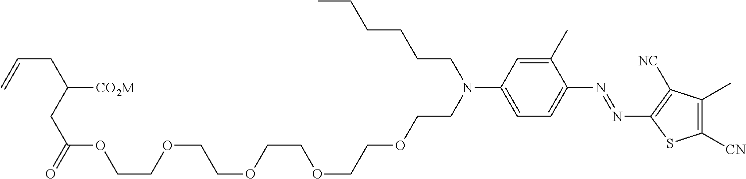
C1(C)=CC(N(CCOCCOCCOCCOCCOC(CC([CO2M])CC=C)=O)CCCCCC)=CC=C1N=NC1=C([NC])C(C)=C([CN])S1
